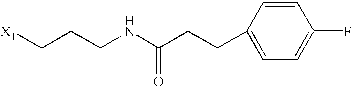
[X1]CCCNC(CCC1=CC=C(F)C=C1)=O
